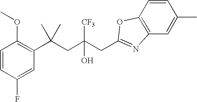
C1=CC(F)=CC(C(CC(CC2=NC3=C(O2)C=CC(C)=C3)([CF3])O)(C)C)=C1OC
